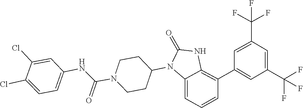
C1CN(C(NC2=CC=C(Cl)C(Cl)=C2)=O)CCC1N1C(=O)NC2=C(C3=CC(C(F)(F)F)=CC(C(F)(F)F)=C3)C=CC=C12
